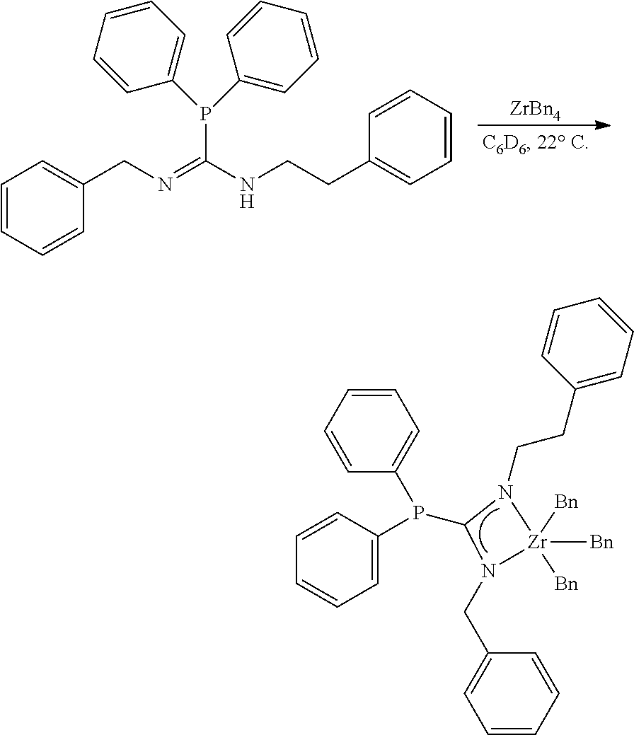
P(C1=CC=CC=C1)(C1=CC=CC=C1)C1N(CC2=CC=CC=C2)[Zr]([Bn])([Bn])([Bn])N1CCC1=CC=CC=C1.[ZrBn4].N(=C(NCCC1=CC=CC=C1)P(C1=CC=CC=C1)C1=CC=CC=C1)CC1=CC=CC=C1
